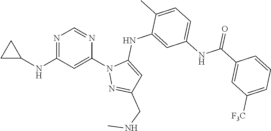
N1=C(NC2CC2)C=C(N2N=C(CNC)C=C2NC2=CC(NC(C3=CC([F3C])=CC=C3)=O)=CC=C2C)N=C1
